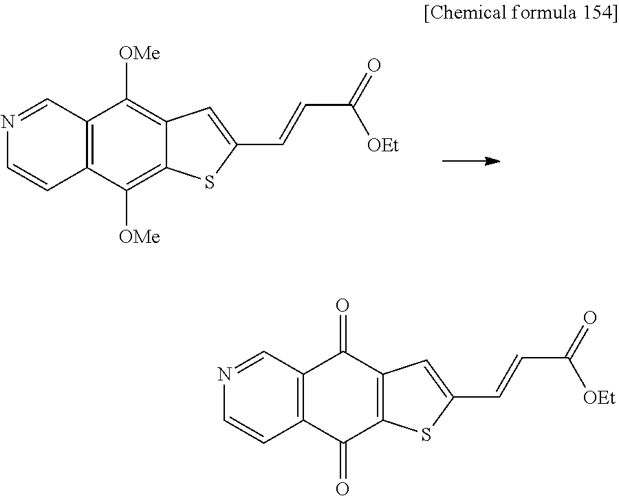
C12=C(C([OMe])=C3C(=C1[OMe])C=C(C=CC(=O)[OEt])S3)C=CN=C2.C12=C(C(=O)C3=C(C1=O)C=C(C=CC(=O)[OEt])S3)C=CN=C2
